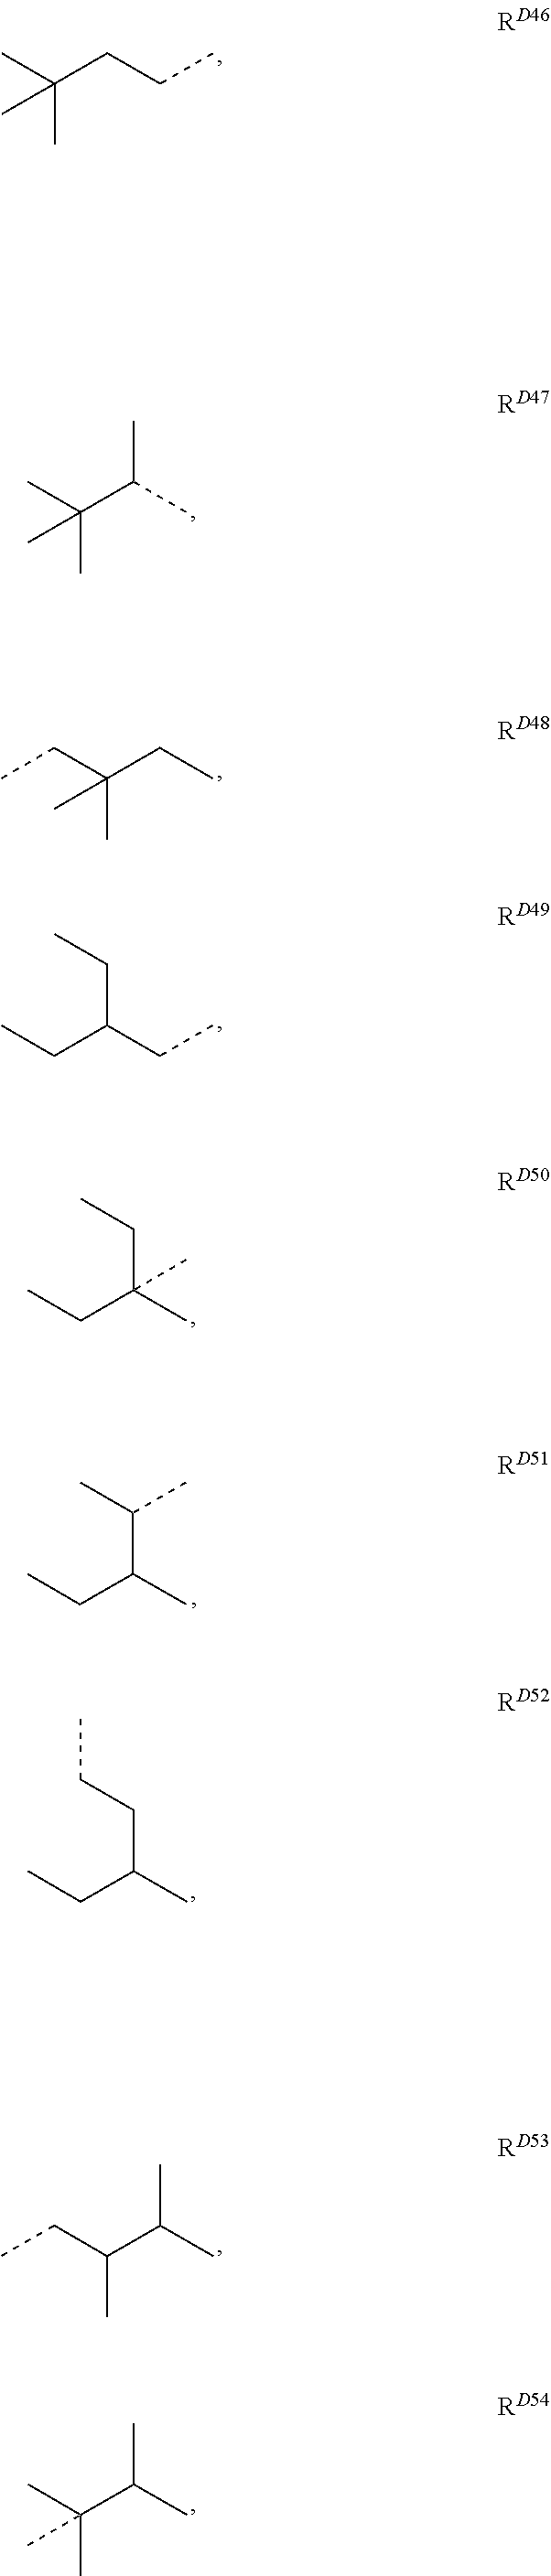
CC(CCC)(C)C.CC(C(C)C)(C)C.CCC(CC)(C)C.C(C(CC)CC)C.C(C(C)(CC)C)C.C(C(C)C(C)C)C.C(C(C)CCC)C.C(C(C)C)(CC)C.C(C(C)C)(C)(C)C
